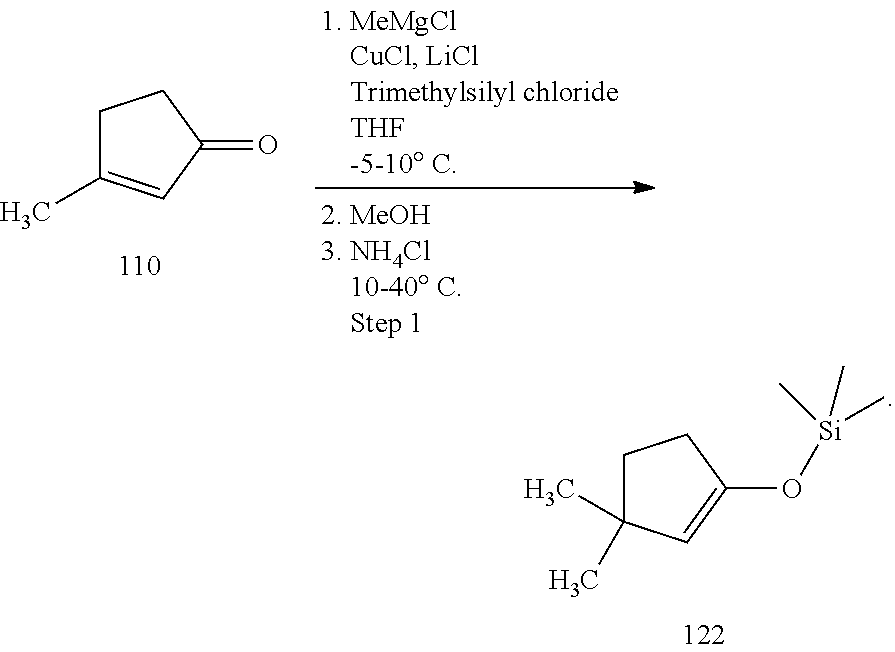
C1C(C)(C)C=C(O[Si](C)(C)C)C1.C1C(C)=CC(=O)C1
